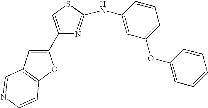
C1(C2=CC3=C(O2)C=CN=C3)=CSC(NC2=CC(OC3=CC=CC=C3)=CC=C2)=N1
